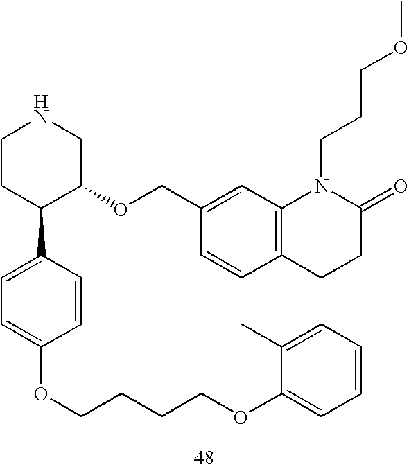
C1CC(C2=CC=C(OCCCCOC3=CC=CC=C3C)C=C2)C(OCC2=CC3=C(C=C2)CCC(=O)N3CCCOC)CN1
